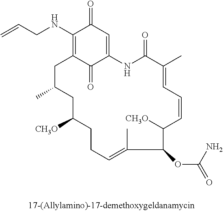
C=CCNC1=C2C(=O)C(=CC1=O)NC(=O)C(C)=CC=CC([CH3O])C(OC(=O)N)C(C)=CCCC([CH3O])CC(C)C2
